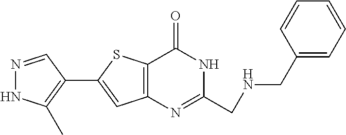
N1=CC(C2=CC3=C(S2)C(=O)NC(CNCC2=CC=CC=C2)=N3)=C(C)N1
